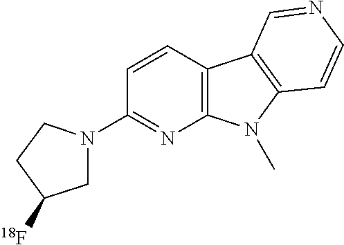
N1(C2=NC3=C(C=C2)C2=C(N3C)C=CN=C2)CC([18F])CC1
